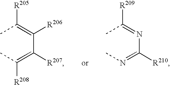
CC(=C(C(=C(C)[R208])[R207])[R206])[R205].CC(=NC(=NC)[R210])[R209]
